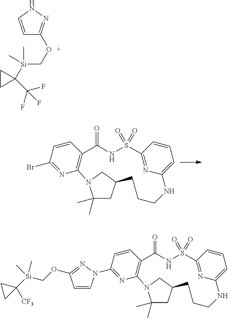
C1=CC(Br)=NC2=C1C(=O)NS(=O)(=O)C1=NC(=CC=C1)NCCCC1CC(C)(C)N2C1.C1=CNN=C1OC[Si](C)(C)C1(C(F)(F)F)CC1.C1=CC(N2C=CC(OC[Si](C3([CF3])CC3)(C)C)=N2)=NC2=C1C(=O)NS(=O)(=O)C1=NC(=CC=C1)NCCCC1CC(C)(C)N2C1
